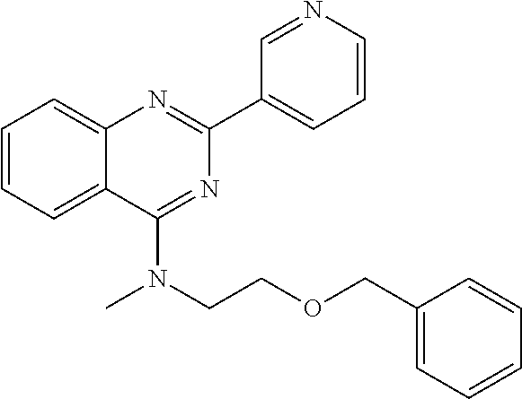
C1(C2=CC=CN=C2)=NC2=CC=CC=C2C(N(CCOCC2=CC=CC=C2)C)=N1
